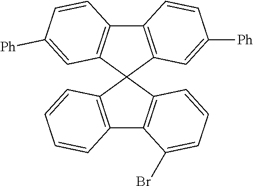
C12=C(C3(C4=C1C=CC([Ph])=C4)C1=C(C4=C3C=CC=C4Br)C=CC=C1)C=C([Ph])C=C2
